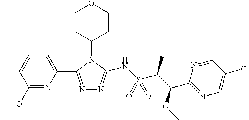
N1=C(OC)C=CC=C1C1=NN=C(NS(C(C(OC)C2=NC=C(Cl)C=N2)C)(=O)=O)N1C1CCOCC1
